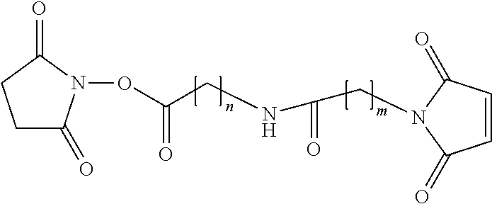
C1C(=O)N(OC(CNC(CN2C(=O)C=CC2=O)=O)=O)C(=O)C1
